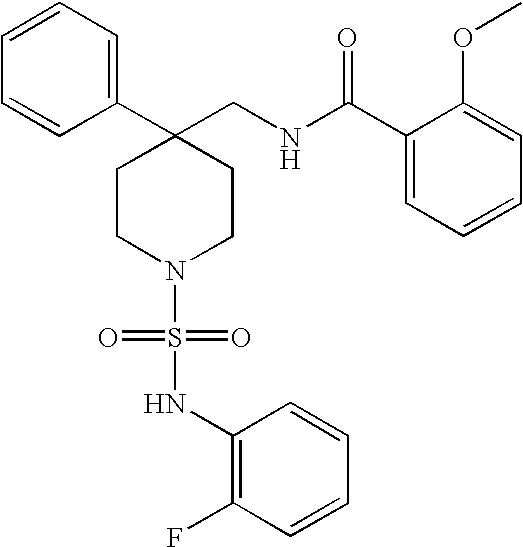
C1(CNC(C2=CC=CC=C2OC)=O)(C2=CC=CC=C2)CCN(S(=O)(=O)NC2=C(F)C=CC=C2)CC1
